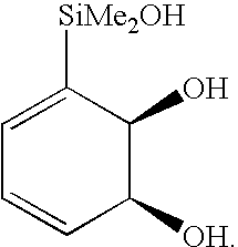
C1=C([SiMe2OH])C(O)C([OH])C=C1
